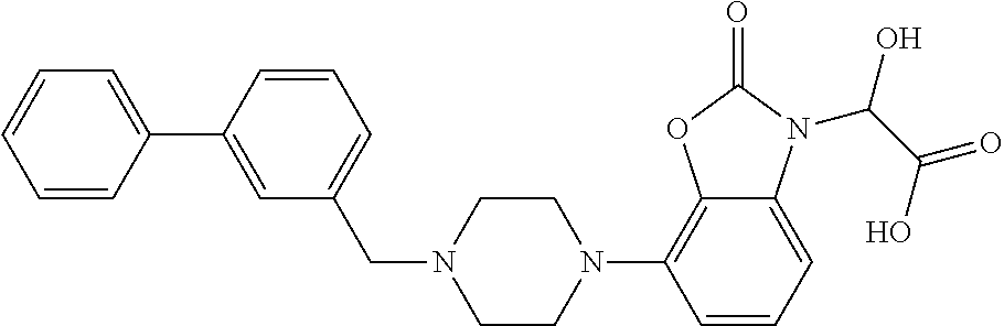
C(N1CCN(C2=C3C(=CC=C2)N(C(C(=O)O)O)C(=O)O3)CC1)C1=CC=CC(C2=CC=CC=C2)=C1
